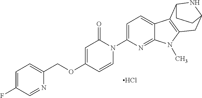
Cl.O(C1=CC(=O)N(C2=CC=C3C(=N2)N(C)C2=C3C3NC(C2)CC3)C=C1)CC1=CC=C(F)C=N1
